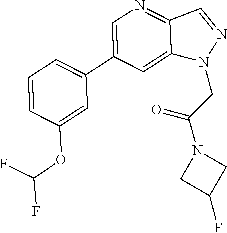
C1(C2=CN=C3C(=C2)N(CC(N2CC(F)C2)=O)N=C3)=CC=CC(OC(F)F)=C1
